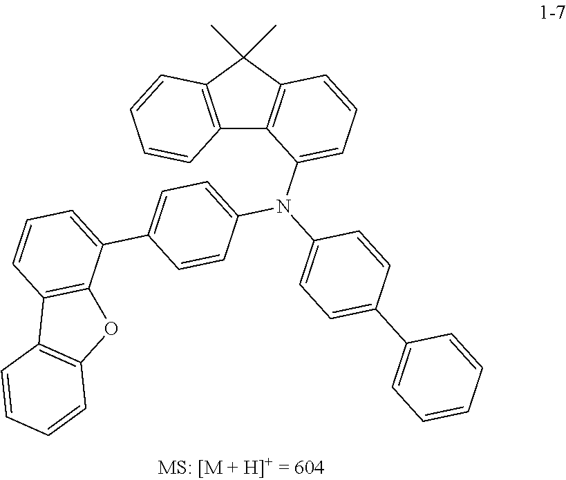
C1(C)(C)C2=C(C3=C1C=CC=C3N(C1=CC=C(C3=CC=CC=C3)C=C1)C1=CC=C(C3=CC=CC4=C3OC3=C4C=CC=C3)C=C1)C=CC=C2
